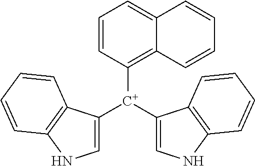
C1([C+](C2=CNC3=C2C=CC=C3)C2=CNC3=C2C=CC=C3)=C2C(=CC=C1)C=CC=C2
